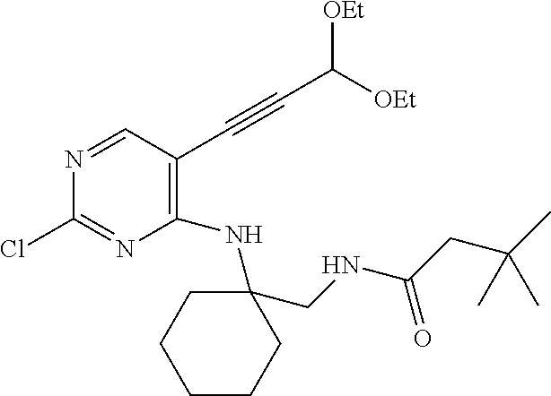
C1(NC2(CNC(CC(C)(C)C)=O)CCCCC2)=C(C#CC([OEt])[OEt])C=NC(Cl)=N1
